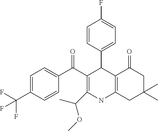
C1=C(C(F)(F)F)C=CC(C(C2=C(C(C)OC)NC3=C(C2C2=CC=C(F)C=C2)C(=O)CC(C)(C)C3)=O)=C1
